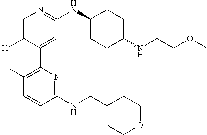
C1=C(Cl)C(C2=C(F)C=CC(NCC3CCOCC3)=N2)=CC(NC2CCC(NCCOC)CC2)=N1
